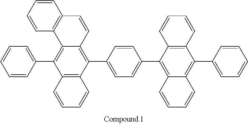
C1=CC=CC2=C1C1=C(C3=CC=CC=C3)C3=C(C(C4=CC=C(C5=C6C(=C(C7=CC=CC=C7)C7=C5C=CC=C7)C=CC=C6)C=C4)=C1C=C2)C=CC=C3
